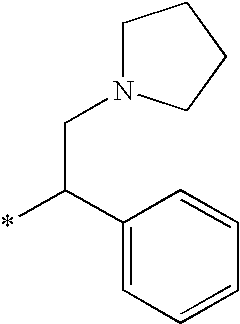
C1(C(*)CN2CCCC2)=CC=CC=C1
